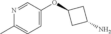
C1C(OC2=CC=C(C)N=C2)CC1N
